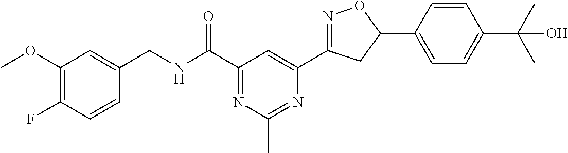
C1(OC)=C(F)C=CC(CNC(C2=NC(C)=NC(C3=NOC(C4=CC=C(C(C)(C)O)C=C4)C3)=C2)=O)=C1
